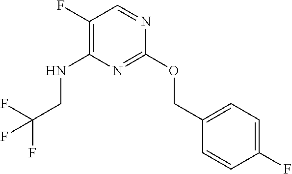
N1=C(OCC2=CC=C(F)C=C2)N=CC(F)=C1NCC(F)(F)F
